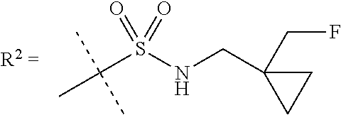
C(S(NCC1(CF)CC1)(=O)=O)(C)(C)C
